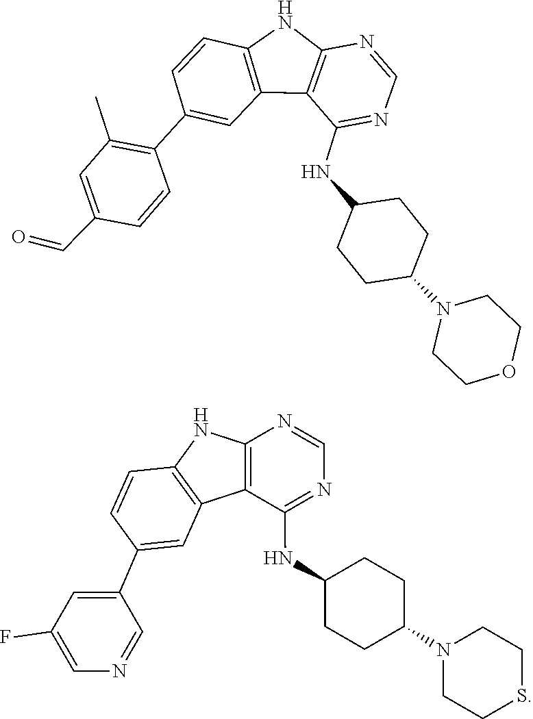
N1(C2CCC(NC3=NC=NC4=C3C3=C(C=CC(C5=C(C)C=C(C=O)C=C5)=C3)N4)CC2)CCOCC1.N1(C2CCC(NC3=NC=NC4=C3C3=C(C=CC(C5=CC(F)=CN=C5)=C3)N4)CC2)CCSCC1
